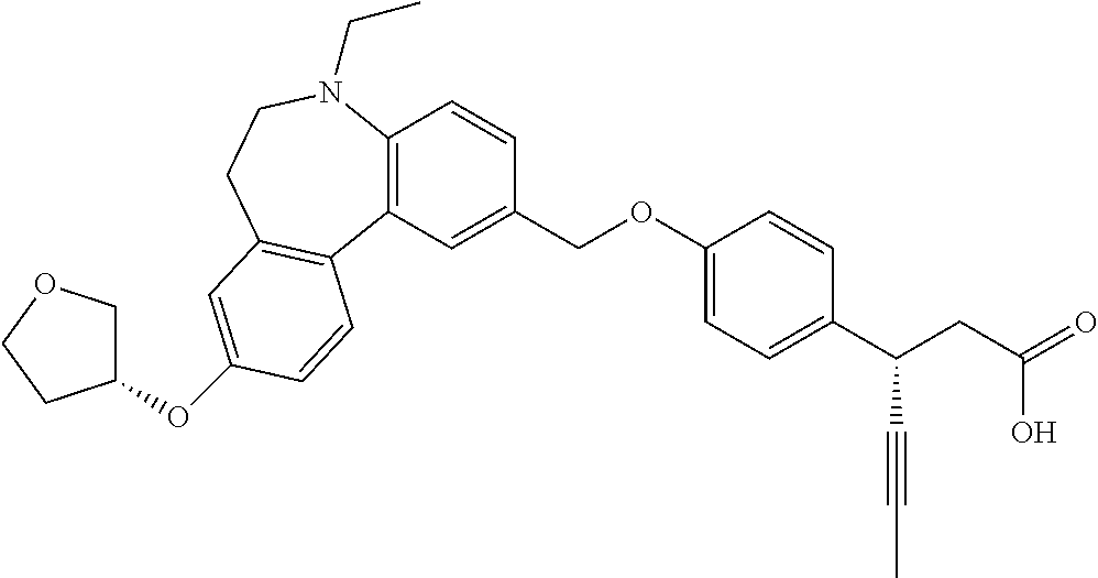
O(C1=CC2=C(C3=C(C=CC(COC4=CC=C(C(CC(=O)O)C#CC)C=C4)=C3)N(CC)CC2)C=C1)C1COCC1
